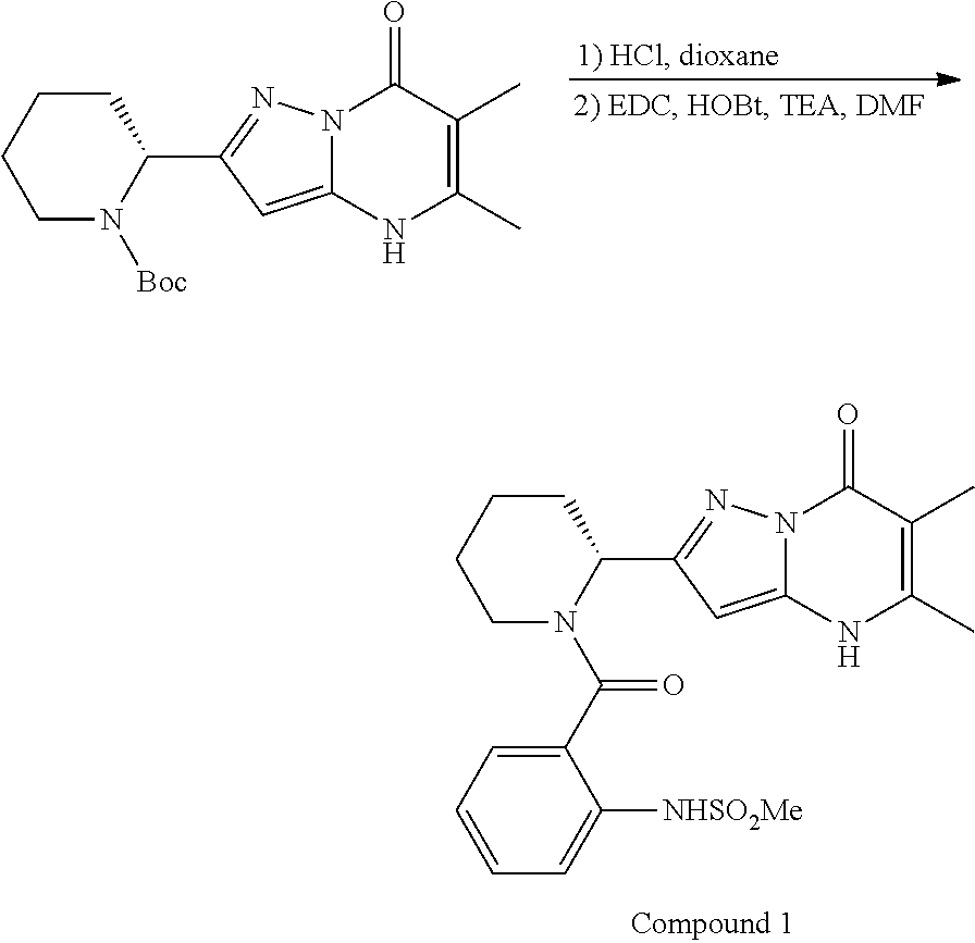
N1([Boc])C(C2=NN3C(=C2)NC(C)=C(C)C3=O)CCCC1.N1(C(C2=CC=CC=C2[NHSO2Me])=O)C(C2=NN3C(=C2)NC(C)=C(C)C3=O)CCCC1
